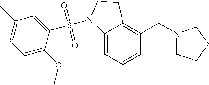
C1=CC=C2C(=C1CN1CCCC1)CCN2S(C1=CC(C)=CC=C1OC)(=O)=O
